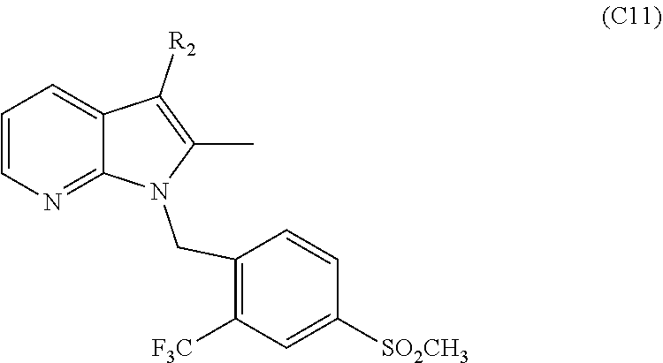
C1=CN=C2C(=C1)C([R2])=C(C)N2CC1=C([F3C])C=C([SO2CH3])C=C1
